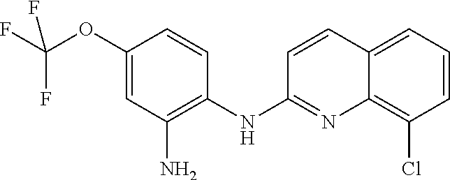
C1(OC(F)(F)F)=CC(N)=C(NC2=NC3=C(Cl)C=CC=C3C=C2)C=C1
